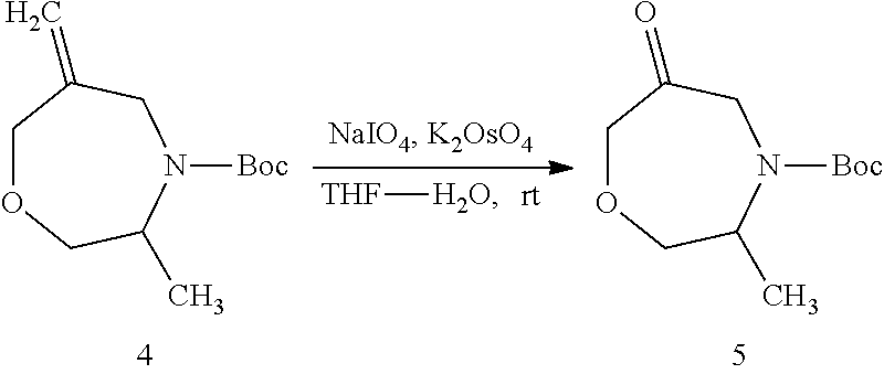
[THF][H2O].C1OCC(C)N([Boc])CC1=C.C1OCC(C)N([Boc])CC1=O
